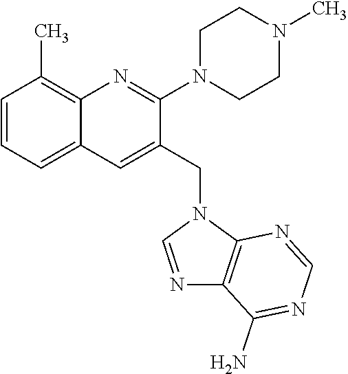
C1=CC=C2C(=C1C)N=C(N1CCN(C)CC1)C(CN1C=NC3=C1N=CN=C3N)=C2
